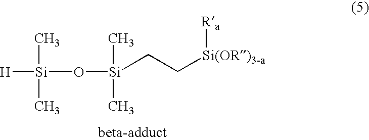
[H][Si](O[Si](CC[Si(OR)3-a][Ra])(C)C)(C)C
